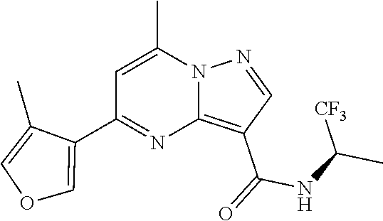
C12=C(C(=O)NC(C)[CF3])C=NN1C(C)=CC(C1=COC=C1C)=N2
